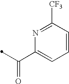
N1=C([CF3])C=CC=C1C(=O)C
